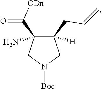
C1(C([OBn])=O)(N)C(CC=C)([H])CN([Boc])C1
